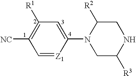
C1(N2CC([R3])NCC2[R2])=CC([R1])=C([NC])C=[Z1]1
